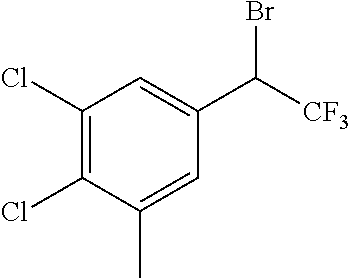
C1(Cl)=C(Cl)C(C)=CC(C([CF3])Br)=C1
